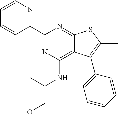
C1(C2=NC=CC=C2)=NC(NC(C)COC)=C2C(=N1)SC(C)=C2C1=CC=CC=C1
